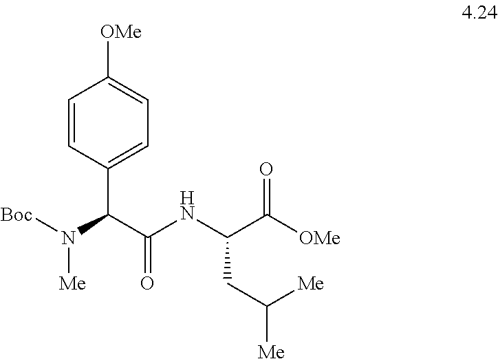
C1=CC(C(C(NC(C([OMe])=O)CC([Me])[Me])=O)N([Boc])[Me])=CC=C1[OMe]
